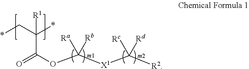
*CC([R1])(C(OC([X1]C([R2])([Rc])[Rd])([Ra])[Rb])=O)*
